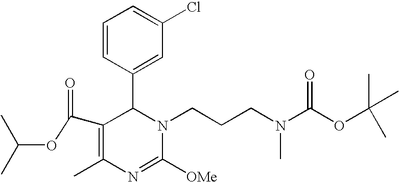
N1(CCCN(C(OC(C)(C)C)=O)C)C(C2=CC(Cl)=CC=C2)C(C(OC(C)C)=O)=C(C)N=C1[OMe]
